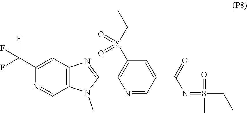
N1=CC(C(=O)N=S(C)(=O)CC)=CC(S(CC)(=O)=O)=C1C1=NC2=C(C=NC(C(F)(F)F)=C2)N1C
